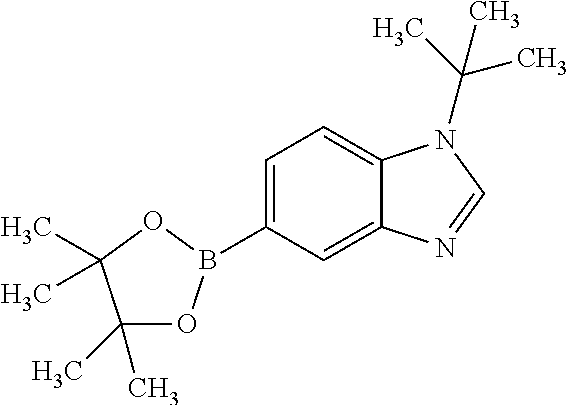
C1(C)(C)OB(C2=CC=C3C(=C2)N=CN3C(C)(C)C)OC1(C)C
